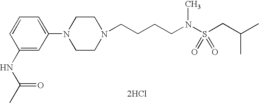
N1(CCCCN(S(CC(C)C)(=O)=O)C)CCN(C2=CC=CC(NC(C)=O)=C2)CC1.[2HCl]
